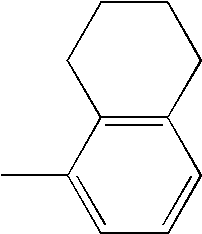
C12=C(CCCC1)C=CC=C2C
